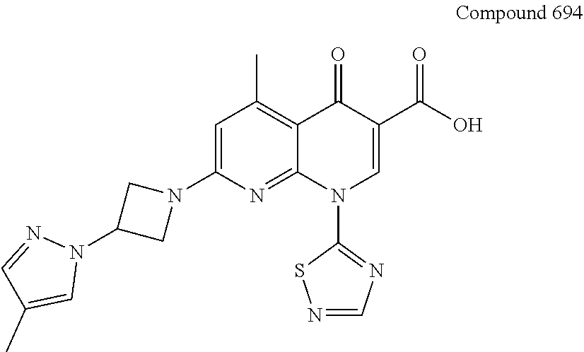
C1=C(N2CC(N3N=CC(C)=C3)C2)N=C2C(=C1C)C(=O)C(C(O)=O)=CN2C1=NC=NS1
